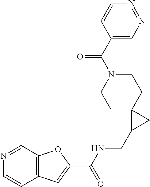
C12=C(C=C(C(NCC3CC34CCN(C(C3=CN=NC=C3)=O)CC4)=O)O1)C=CN=C2
